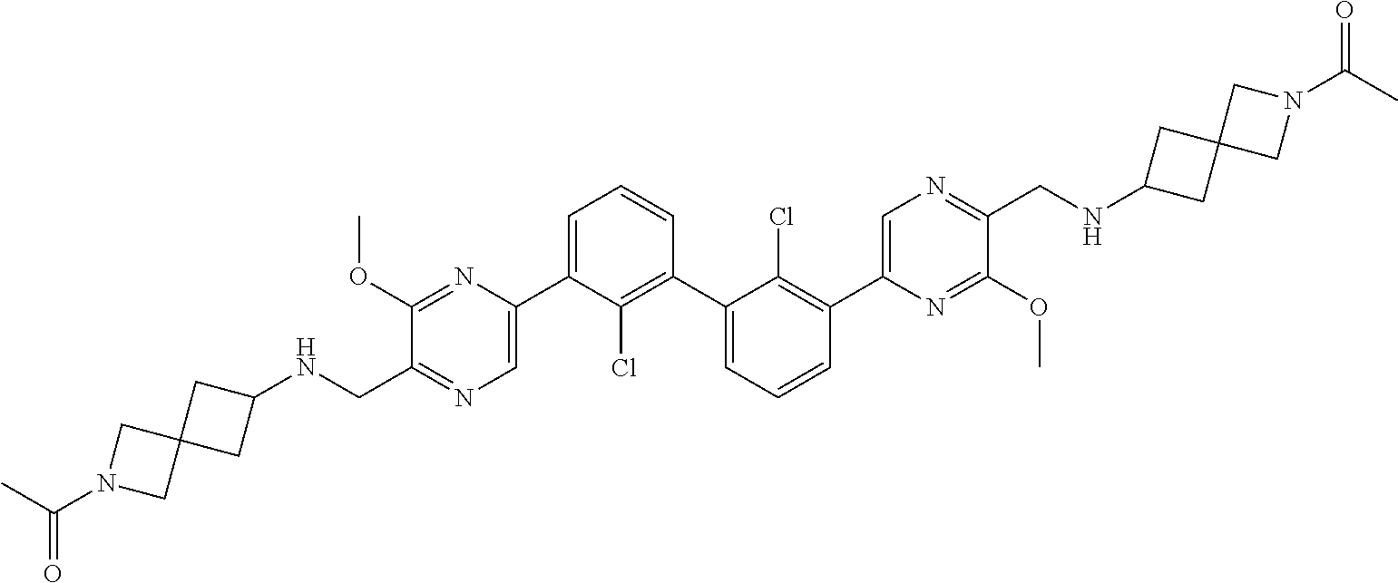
C1(OC)=NC(C2=CC=CC(C3=CC=CC(C4=CN=C(CNC5CC6(C5)CN(C(C)=O)C6)C(OC)=N4)=C3Cl)=C2Cl)=CN=C1CNC1CC2(C1)CN(C(C)=O)C2
